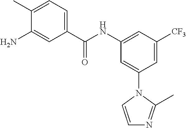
C1=C([CF3])C=C(NC(C2=CC=C(C)C(N)=C2)=O)C=C1N1C=CN=C1C
